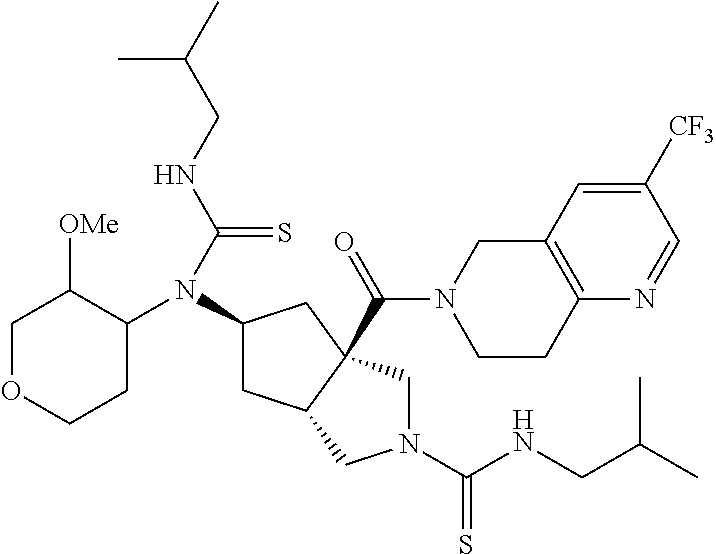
C1OCCC(N(C2CC3C(C(=O)N4CCC5=C(C4)C=C([CF3])C=N5)(C2)CN(C(=S)NCC(C)C)C3)C(NCC(C)C)=S)C1[OMe]
